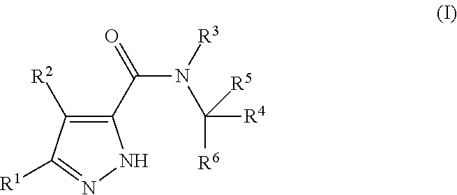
C1(C(=O)N([R3])C([R6])([R4])[R5])=C([R2])C([R1])=NN1
